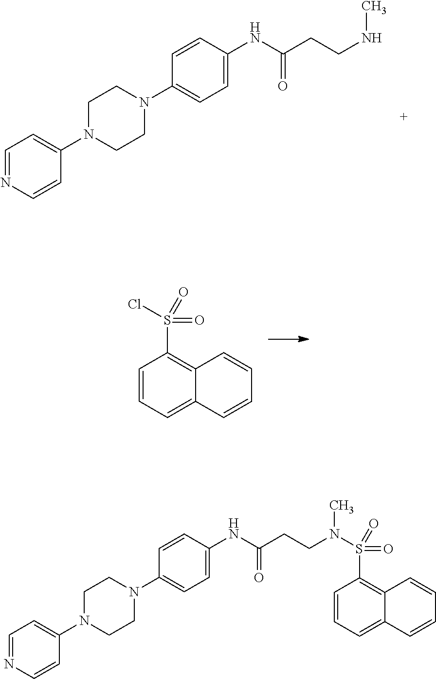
C1=NC=CC(N2CCN(C3=CC=C(NC(CCNC)=O)C=C3)CC2)=C1.C1=CC=C2C(=C1S(=O)(=O)Cl)C=CC=C2.C1=NC=CC(N2CCN(C3=CC=C(NC(CCN(C)S(=O)(=O)C4=C5C(=CC=C4)C=CC=C5)=O)C=C3)CC2)=C1
